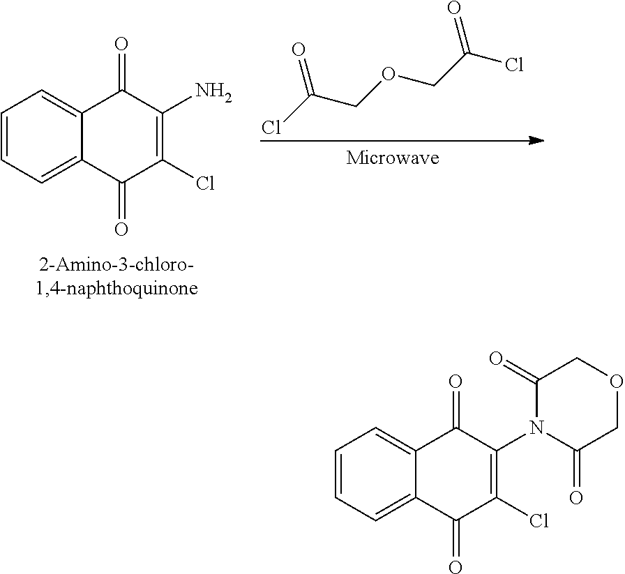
C12=CC=CC=C1C(=O)C(N1C(=O)COCC1=O)=C(Cl)C2=O.C12=CC=CC=C1C(=O)C(N)=C(Cl)C2=O.O=C(COCC(Cl)=O)Cl
